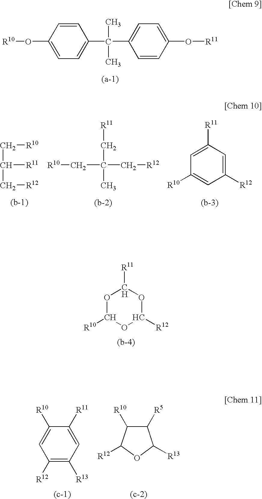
C1=CC(O[R10])=CC=C1C(C1=CC=C(O[R11])C=C1)(C)C.O1C([R10])OC([R12])OC1[R11].C(C([R11])C[R12])[R10].C(C(C[R12])(C[R11])C)[R10].C1([R12])=CC([R11])=CC([R10])=C1.C1([R12])=C([R13])C=C([R11])C([R10])=C1.C1([R5])C([R10])C([R12])OC1[R13]
